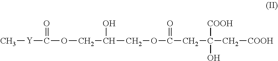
C[Y]C(OCC(COC(CC(C[COOH])([COOH])O)=O)O)=O
